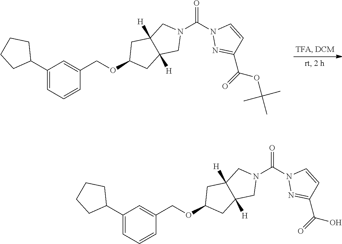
C1(C2CCCC2)=CC=CC(COC2CC3([H])C([H])(C2)CN(C(N2N=C(C(=O)OC(C)(C)C)C=C2)=O)C3)=C1.C1(C2CCCC2)=CC=CC(COC2CC3([H])C([H])(C2)CN(C(N2N=C(C(=O)O)C=C2)=O)C3)=C1
